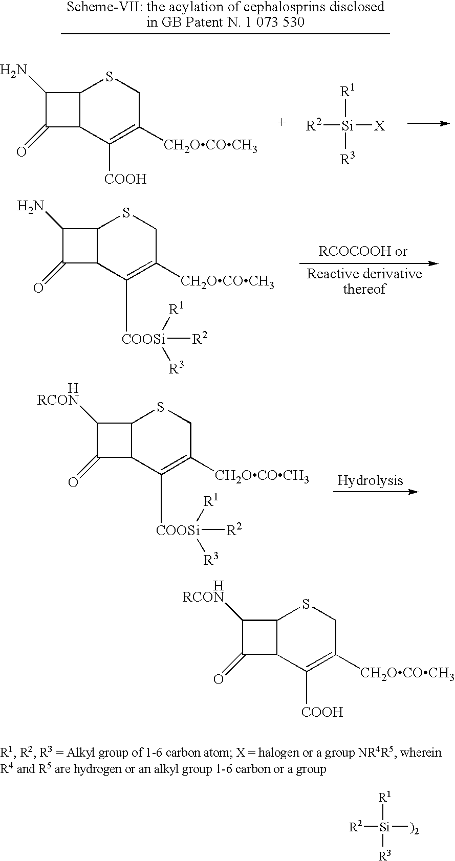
C12C(C([COOSi]([R1])([R2])[R3])=C([CH2OCOCH3])CS1)C(=O)C2N.C12C(C([COOSi]([R1])([R2])[R3])=C([CH2OCOCH3])CS1)C(=O)C2[HRCON].[R1][Si]([R2])([)2])[R3].C12C(C([COOH])=C([CH2OCOCH3])CS1)C(=O)C2N.[R1][Si]([R2])([X])[R3].C12C(C([COOH])=C([CH2OCOCH3])CS1)C(=O)C2[HRCON]
